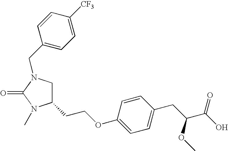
C1(CCOC2=CC=C(CC(C(O)=O)OC)C=C2)CN(CC2=CC=C([CF3])C=C2)C(=O)N1C
